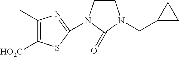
C1(C)=C([HO2C])SC(N2C(=O)N(CC3CC3)CC2)=N1
